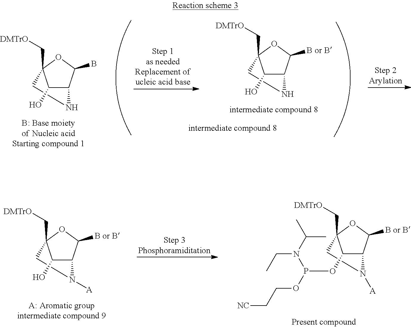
C1(O)C2C(B)OC1(C[DMTrO])CN2.C1(O)C2C([B or B])OC1(C[DMTrO])CN2.C1(O)C2C([B or B])OC1(C[DMTrO])CN2[A].C1(OP(N(CC)C(C)C)OCC[NC])C2C([B or B])OC1(C[DMTrO])CN2[A]
